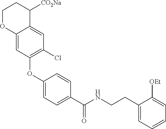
C1(OC2=C(Cl)C=C3C(=C2)OCCC3[CO2Na])=CC=C(C(NCCC2=CC=CC=C2[OEt])=O)C=C1
